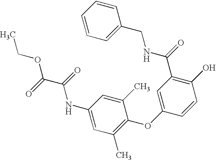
C1(O)=C(C(NCC2=CC=CC=C2)=O)C=C(OC2=C(C)C=C(NC(C(OCC)=O)=O)C=C2C)C=C1
